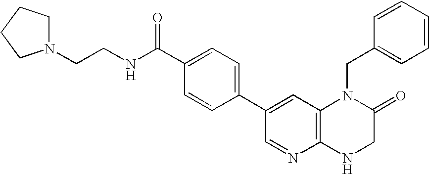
N1(CCNC(C2=CC=C(C3=CC4=C(N=C3)NCC(=O)N4CC3=CC=CC=C3)C=C2)=O)CCCC1
